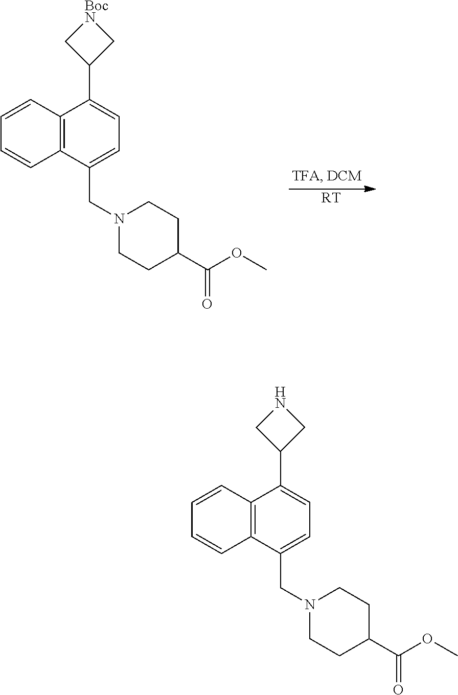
[RT].C12=C(C(CN3CCC(C(OC)=O)CC3)=CC=C1C1C[BocN]C1)C=CC=C2.C12=C(C(CN3CCC(C(OC)=O)CC3)=CC=C1C1CNC1)C=CC=C2
